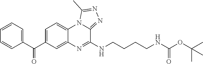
N1=C(NCCCCNC(OC(C)(C)C)=O)C2=NN=C(C)N2C2=CC=C(C(C3=CC=CC=C3)=O)C=C12
